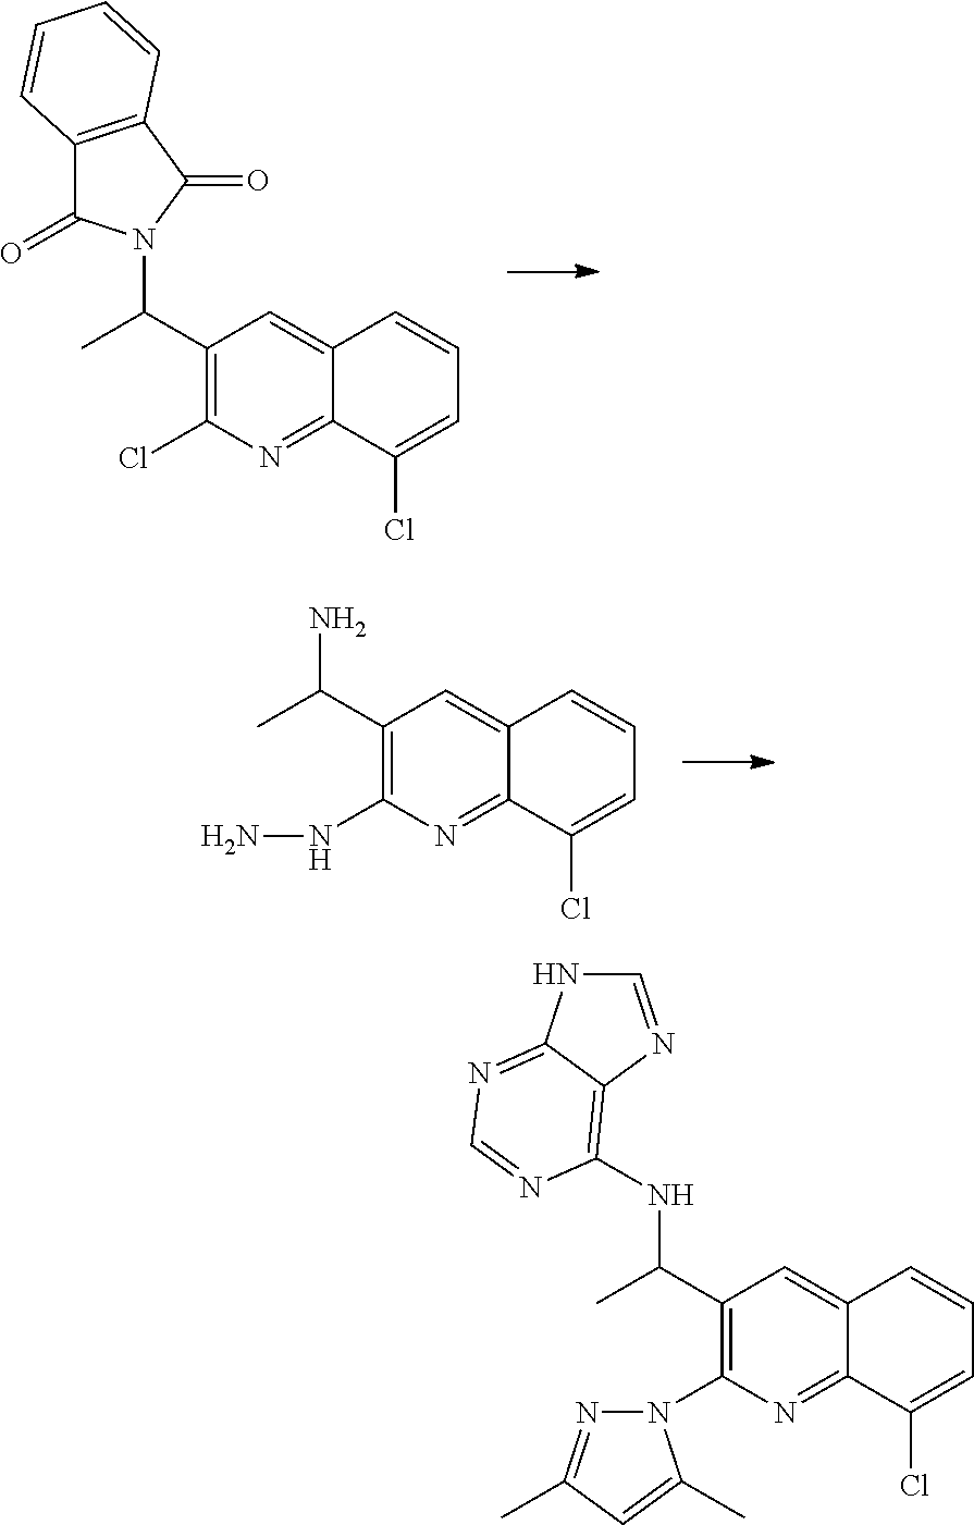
ClC1=C(C(C)N2C(=O)C3=C(C2=O)C=CC=C3)C=C2C(=N1)C(Cl)=CC=C2.N(C1=C(C(C)N)C=C2C(=N1)C(Cl)=CC=C2)N.N1(C2=C(C(C)NC3=C4C(=NC=N3)NC=N4)C=C3C(=N2)C(Cl)=CC=C3)N=C(C)C=C1C
